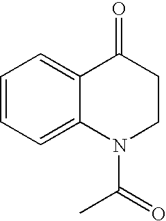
C1=CC=C2C(=C1)C(=O)CCN2C(=O)C
